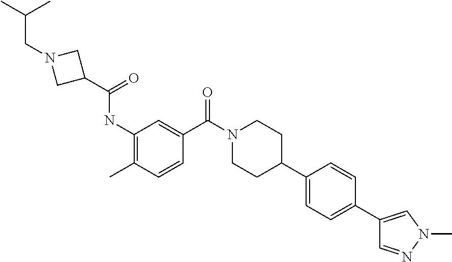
CC1=C(NC(=O)C2CN(CC(C)C)C2)C=C(C(N2CCC(C3=CC=C(C4=CN(C)N=C4)C=C3)CC2)=O)C=C1
